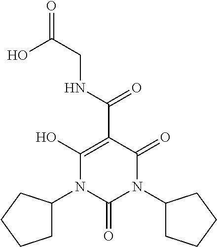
OC(CNC(C1=C(O)N(C2CCCC2)C(=O)N(C2CCCC2)C1=O)=O)=O
